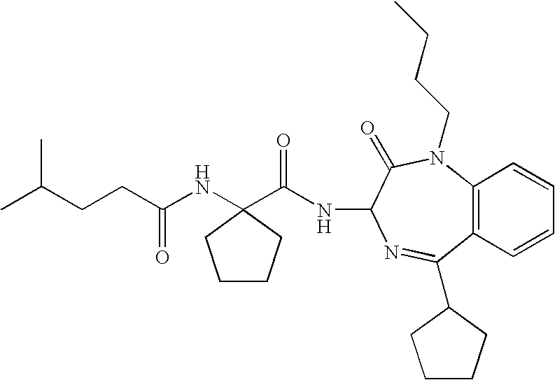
C(CC(NC1(C(NC2N=C(C3CCCC3)C3=C(N(CCCC)C2=O)C=CC=C3)=O)CCCC1)=O)C(C)C
